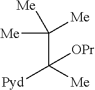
C(C([Me])([Pyd])[OPr])([Me])([Me])[Me]
